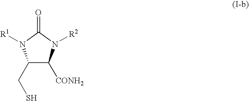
C1(CS)C([CONH2])N([R2])C(=O)N1[R1]
